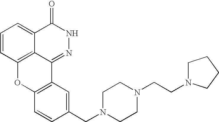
C1=CC2=C3C(=C1)C(=O)NN=C3C1=C(O2)C=CC(CN2CCN(CCN3CCCC3)CC2)=C1
